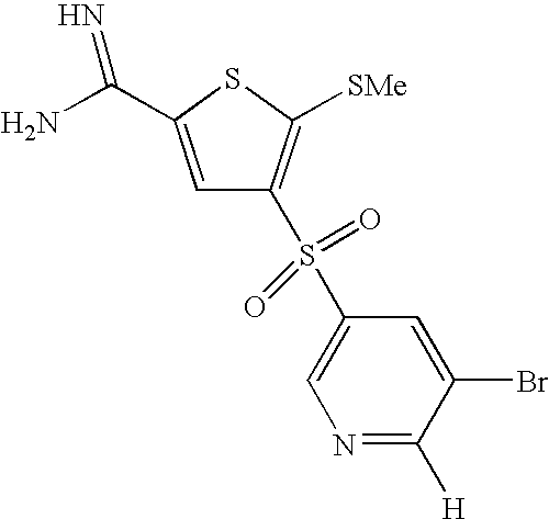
N1=C([H])C(Br)=CC(S(=O)(=O)C2=C([SMe])SC(C(N)=N)=C2)=C1
